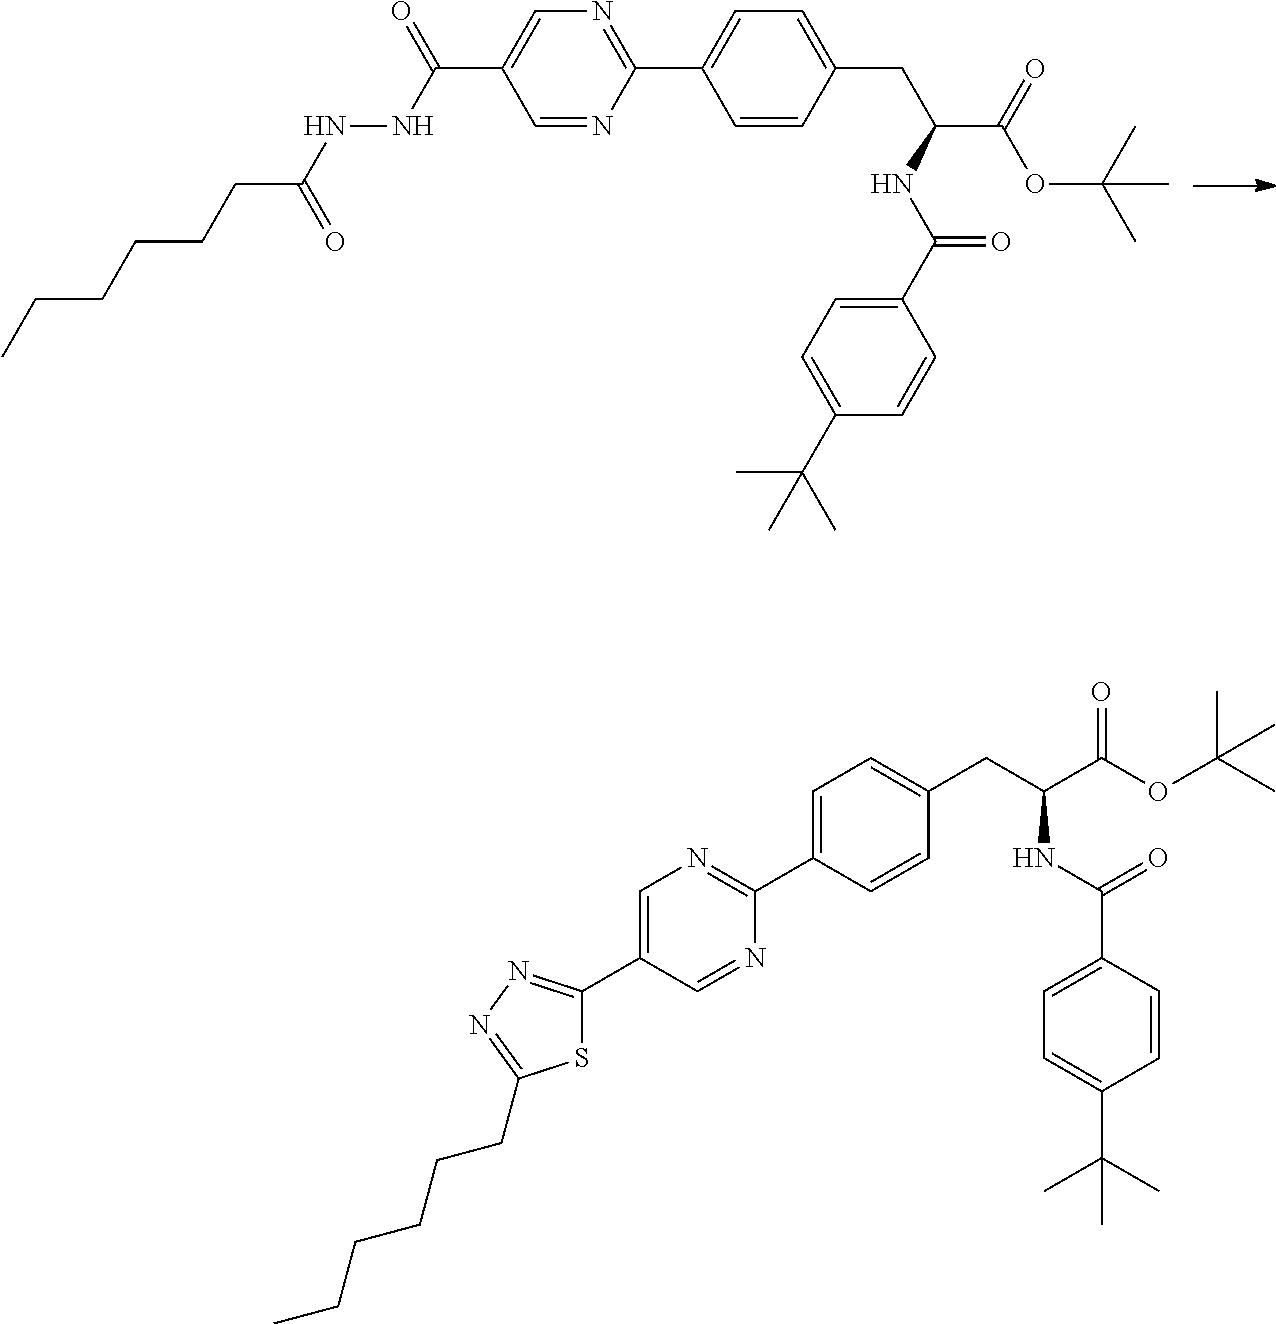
N1=C(C2=CC=C(CC(C(=O)OC(C)(C)C)NC(C3=CC=C(C(C)(C)C)C=C3)=O)C=C2)N=CC(C(NNC(CCCCCC)=O)=O)=C1.C1=C(C2=NN=C(CCCCCC)S2)C=NC(C2=CC=C(CC(C(OC(C)(C)C)=O)NC(=O)C3=CC=C(C(C)(C)C)C=C3)C=C2)=N1
